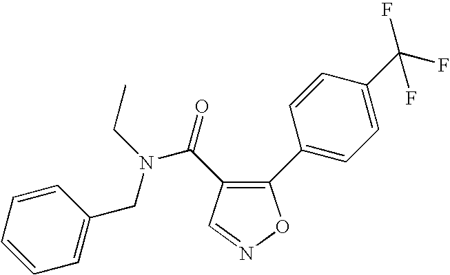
C1=CC=CC(CN(C(=O)C2=C(C3=CC=C(C(F)(F)F)C=C3)ON=C2)CC)=C1
